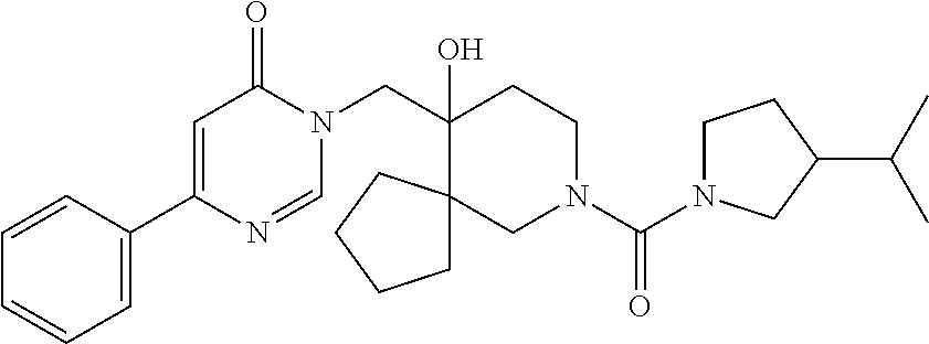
C1=CC(C2=CC(=O)N(CC3(O)CCN(C(=O)N4CCC(C(C)C)C4)CC34CCCC4)C=N2)=CC=C1
